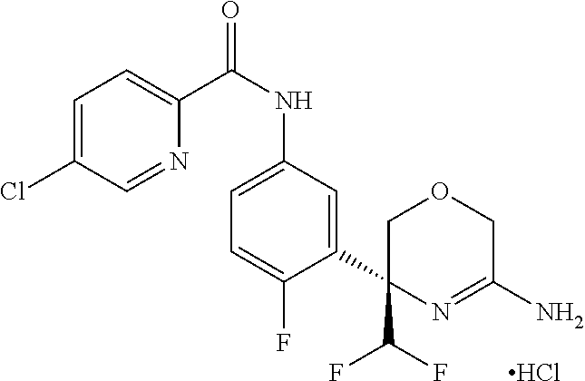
C1=C(Cl)C=NC(C(NC2=CC=C(F)C(C3(C(F)F)COCC(N)=N3)=C2)=O)=C1.Cl
